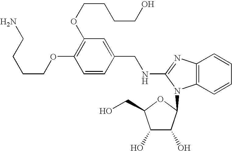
C(CCOC1=C(OCCCCO)C=C(CNC2=NC3=C(C=CC=C3)N2C2C(O)C(O)C(CO)O2)C=C1)CN
